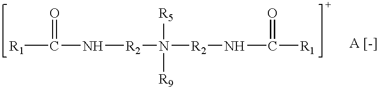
[R1]C(N[R2]N([R2]NC([R1])=O)([R5])[R9])=O
